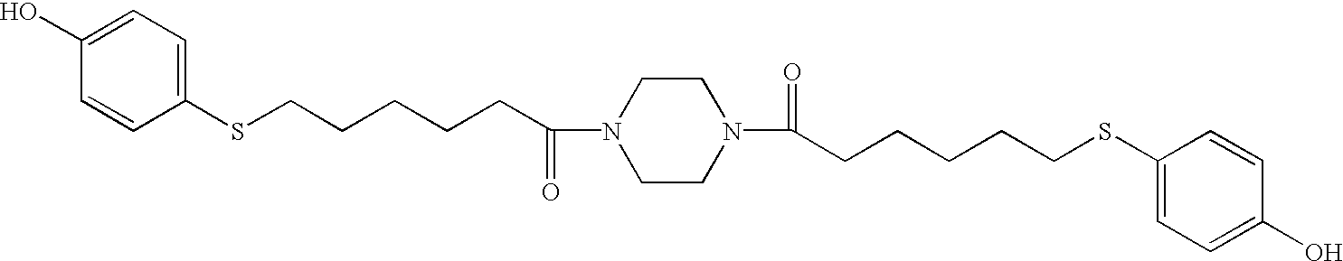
C1(O)=CC=C(SCCCCCC(N2CCN(C(CCCCCSC3=CC=C(O)C=C3)=O)CC2)=O)C=C1
